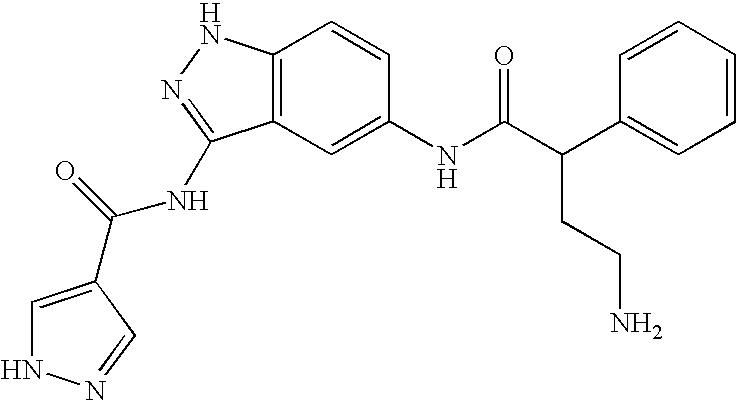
C12=C(C=C(NC(C(C3=CC=CC=C3)CCN)=O)C=C1)C(NC(=O)C1=CNN=C1)=NN2
